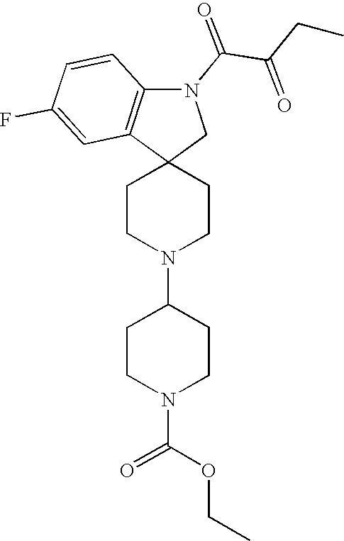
C1CN(C2CCN(C(=O)OCC)CC2)CCC12CN(C(=O)C(CC)=O)C1=C2C=C(F)C=C1
